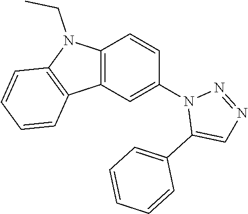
C12=C(C=C(N3C(C4=CC=CC=C4)=CN=N3)C=C1)C1=C(N2CC)C=CC=C1
